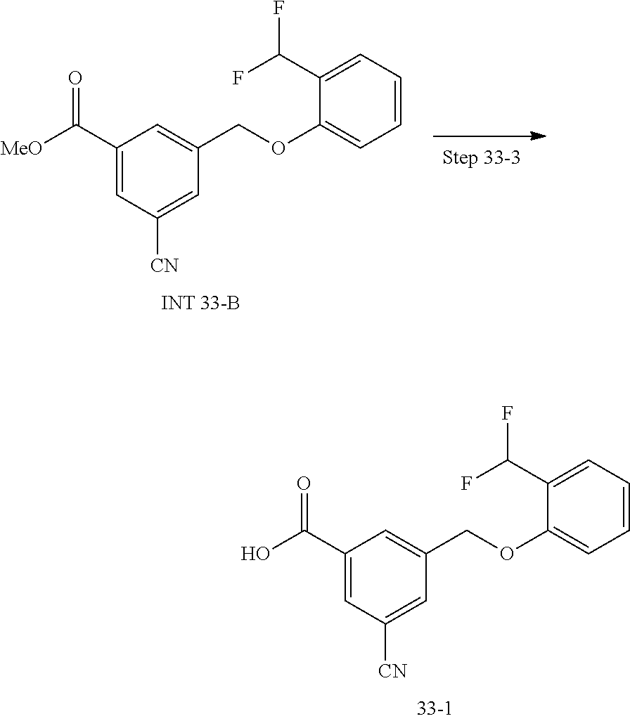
C1(C(O)=O)=CC([CN])=CC(COC2=CC=CC=C2C(F)F)=C1.C1(C([MeO])=O)=CC([CN])=CC(COC2=CC=CC=C2C(F)F)=C1
